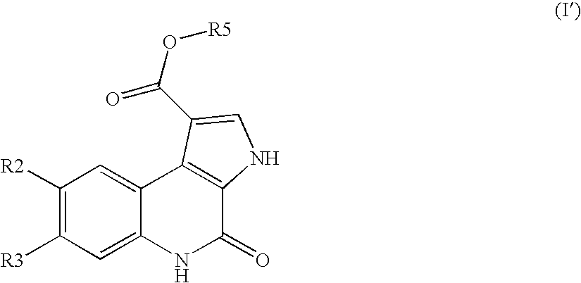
C1([R2])=C([R3])C=C2C(=C1)C1=C(C(=O)N2)NC=C1C(O[R5])=O
